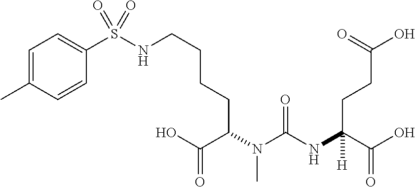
C(C(C(O)=O)N(C(NC(C(O)=O)(CCC(O)=O)[H])=O)C)CCCNS(=O)(C1=CC=C(C)C=C1)=O
